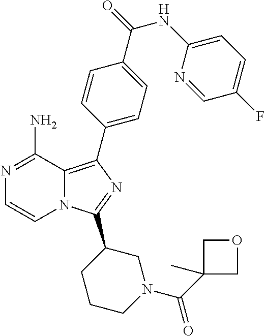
N12C(=C(C3=CC=C(C(=O)NC4=CC=C(F)C=N4)C=C3)N=C1C1CCCN(C(C3(C)COC3)=O)C1)C(N)=NC=C2
